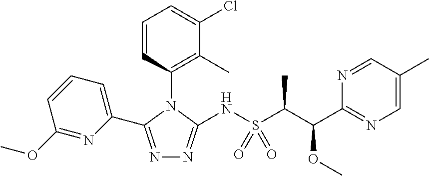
N1=C(C2=CC=CC(OC)=N2)N(C2=C(C)C(Cl)=CC=C2)C(NS(C(C(C2=NC=C(C)C=N2)OC)C)(=O)=O)=N1
